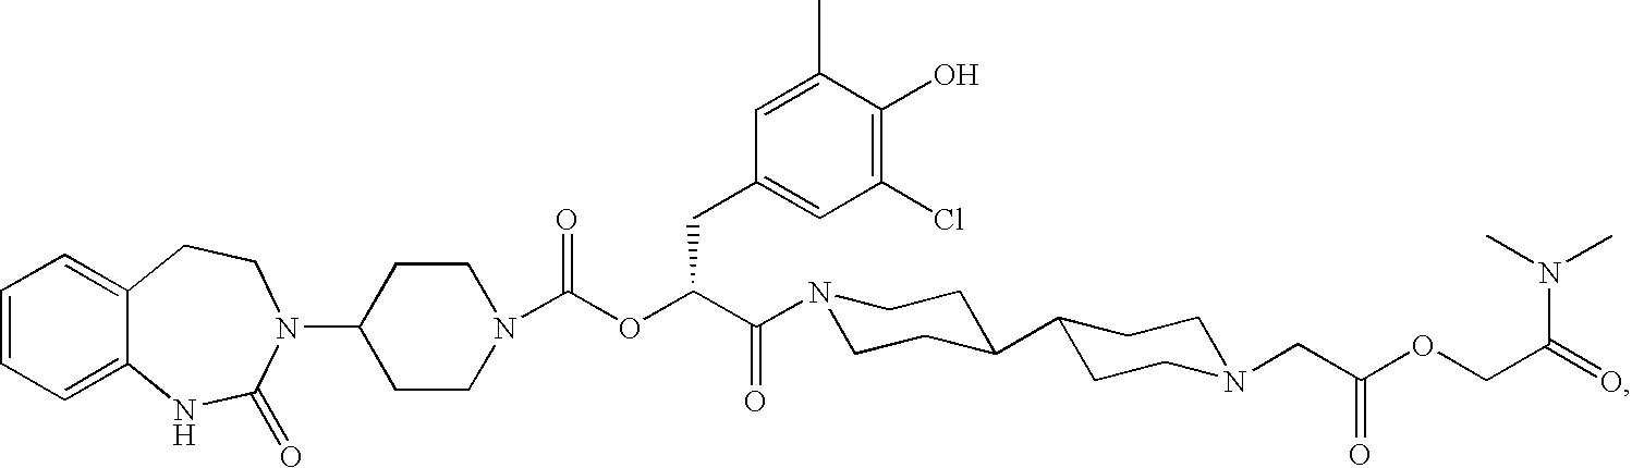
C1=CC=C2C(=C1)CCN(C1CCN(C(OC(C(=O)N3CCC(C4CCN(CC(OCC(N(C)C)=O)=O)CC4)CC3)CC3=CC(Cl)=C(O)C(C)=C3)=O)CC1)C(=O)N2
